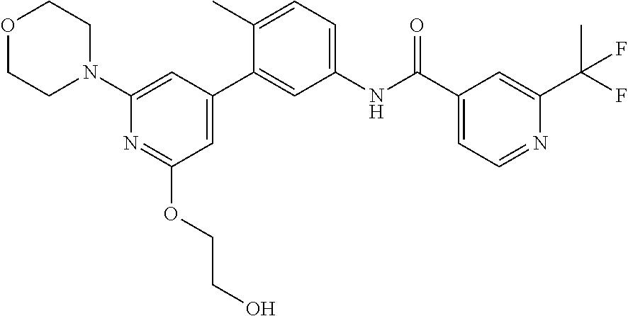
O1CCN(C2=CC(C3=CC(NC(C4=CC=NC(C(F)(C)F)=C4)=O)=CC=C3C)=CC(OCCO)=N2)CC1
